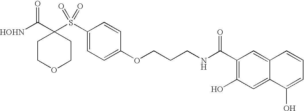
[HOHN]C(C1(S(C2=CC=C(OCCCNC(C3=C(O)C=C4C(=C3)C=CC=C4O)=O)C=C2)(=O)=O)CCOCC1)=O
